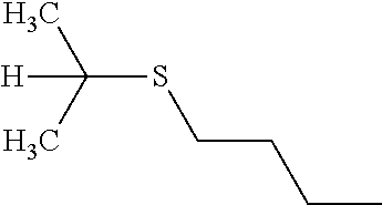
C(SC(C)([H])C)CCC
